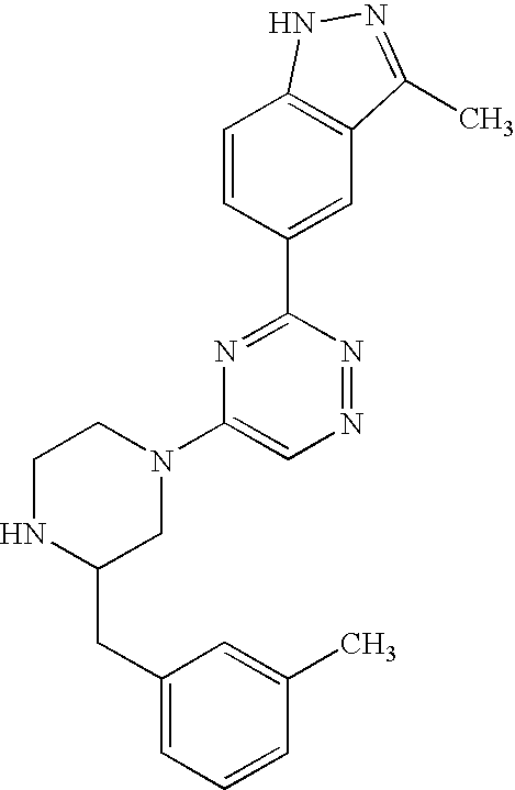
C1=CC(C2=NC(N3CCNC(CC4=CC=CC(C)=C4)C3)=CN=N2)=CC2=C1NN=C2C
